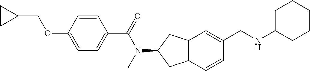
C1(OCC2CC2)=CC=C(C(=O)N(C)C2CC3=C(C2)C=C(CNC2CCCCC2)C=C3)C=C1
